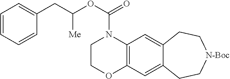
C1COC2=C(N1C(OC(CC1=CC=CC=C1)[Me])=O)C=C1C(=C2)CC[N-Boc]CC1
